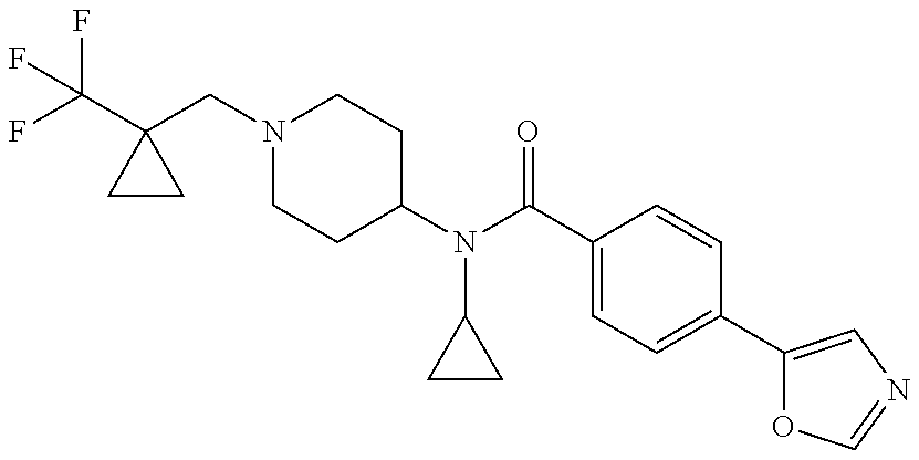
C(C1(CN2CCC(N(C(C3=CC=C(C4=CN=CO4)C=C3)=O)C3CC3)CC2)CC1)(F)(F)F
